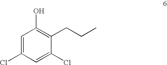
C1=C(Cl)C=C(Cl)C(CCC)=C1O
